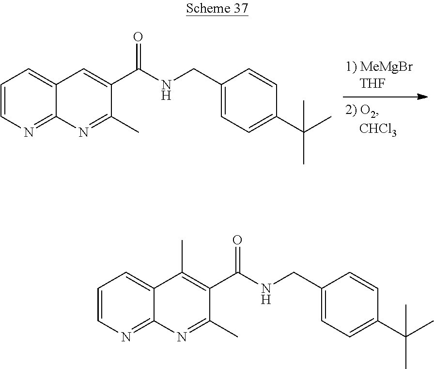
C1=CN=C2C(=C1)C=C(C(=O)NCC1=CC=C(C(C)(C)C)C=C1)C(C)=N2.C1=CN=C2C(=C1)C(C)=C(C(=O)NCC1=CC=C(C(C)(C)C)C=C1)C(C)=N2
